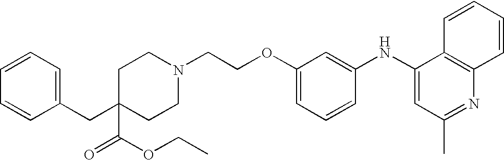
C1(OCCN2CCC(CC3=CC=CC=C3)(C(=O)OCC)CC2)=CC=CC(NC2=CC(C)=NC3=C2C=CC=C3)=C1
